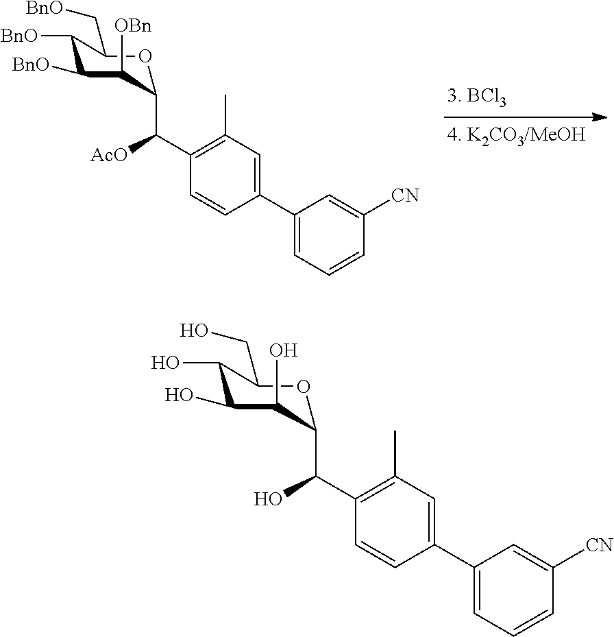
C1(C2=CC=CC([CN])=C2)=CC(C)=C(C(C2C([OBn])C([BnO])C([BnO])C(C[BnO])O2)[AcO])C=C1.C1(C2=CC=CC([CN])=C2)=CC(C)=C(C(C2C(O)C(O)C(O)C(CO)O2)O)C=C1
